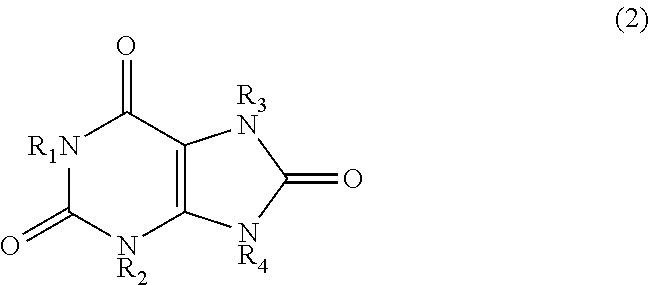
[R1N]1C(=O)[NR2]C2=C(C1=O)[R3N]C(=O)[NR4]2
